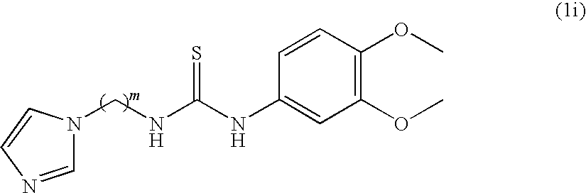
C1=NC=CN1CNC(NC1=CC(OC)=C(OC)C=C1)=S
